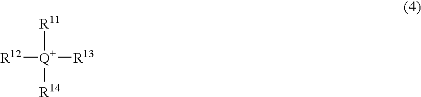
[Q+]([R11])([R13])([R12])[R14]
